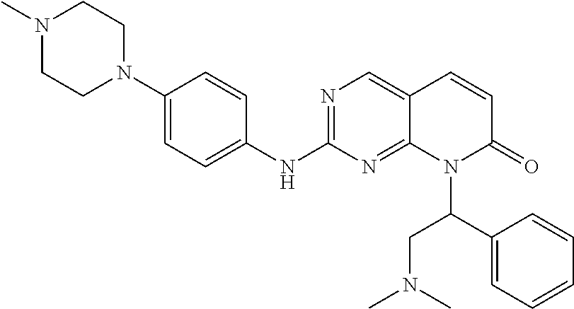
C1(N2CCN(C)CC2)=CC=C(NC2=NC=C3C(=N2)N(C(C2=CC=CC=C2)CN(C)C)C(=O)C=C3)C=C1
